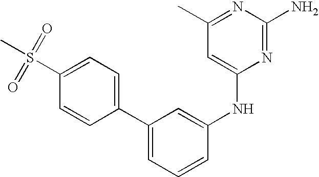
C1(C2=CC=C(S(C)(=O)=O)C=C2)=CC=CC(NC2=CC(C)=NC(N)=N2)=C1
